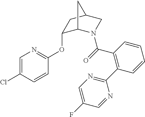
C1=C(Cl)C=CC(OC2C3N(C(=O)C4=C(C5=NC=C(F)C=N5)C=CC=C4)CC(C2)C3)=N1
